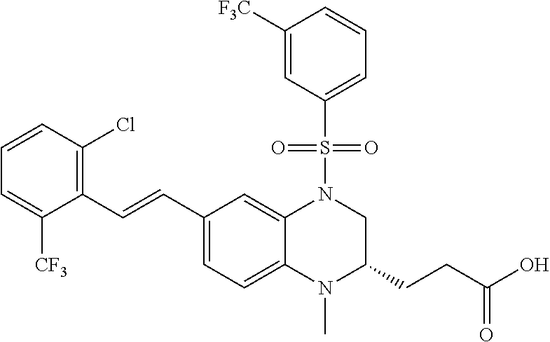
C1([F3C])=CC(S(N2CC(CCC(O)=O)N(C)C3=CC=C(C=CC4=C(Cl)C=CC=C4[CF3])C=C23)(=O)=O)=CC=C1
